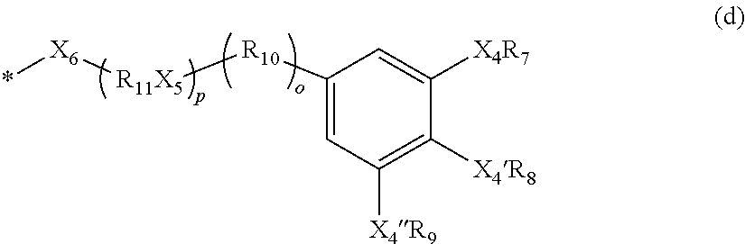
C1([R10][R11X5][X6]*)=CC([X4R9])=C([X4R8])C([X4R7])=C1
